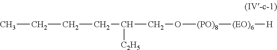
C(CC([C2H5])CO[(PO)8][(EO)6][H])CC
